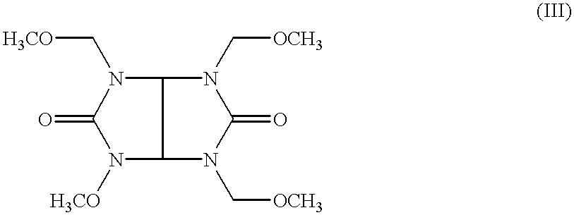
N1(C[OCH3])C(=O)N(C[OCH3])C2C1N(C[H3CO])C(=O)N2[H3CO]
